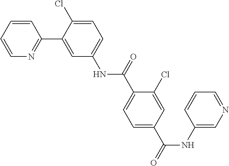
C1=CC=CN=C1C1=CC(NC(=O)C2=CC=C(C(=O)NC3=CN=CC=C3)C=C2Cl)=CC=C1Cl
